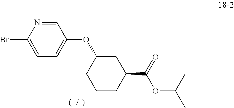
C1=NC(Br)=CC=C1OC1CCCC(C(=O)OC(C)C)C1
